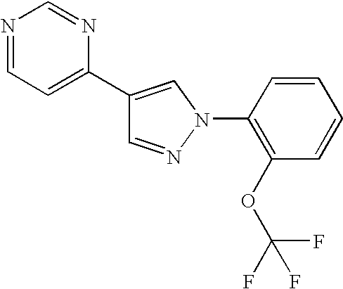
C1=NN(C2=C(OC(F)(F)F)C=CC=C2)C=C1C1=CC=NC=N1
